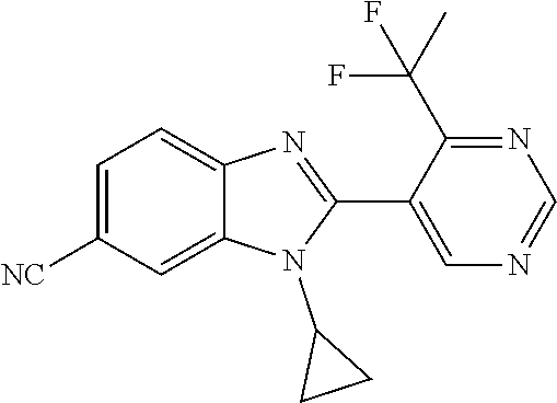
C1=C([NC])C=C2C(=C1)N=C(C1=CN=CN=C1C(F)(C)F)N2C1CC1
